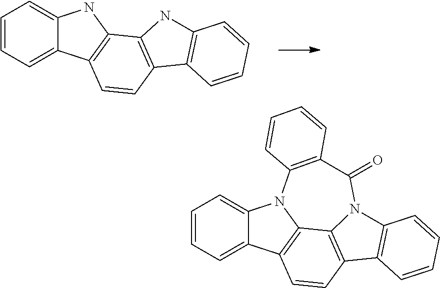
C1=CC=C2C(=C1)NC1=C2C=CC2=C1NC1=C2C=CC=C1.C1=CC=C2C(=C1)N1C3=C2C=CC2=C3N(C3=C2C=CC=C3)C(=O)C2=C1C=CC=C2
